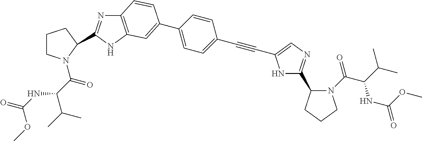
C12=C(NC(C3N(C(C(C(C)C)NC(=O)OC)=O)CCC3)=N1)C=C(C1=CC=C(C#CC3=CN=C(C4N(C(C(C(C)C)NC(=O)OC)=O)CCC4)N3)C=C1)C=C2
